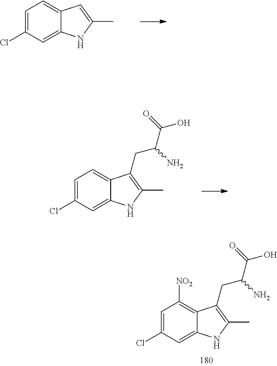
C1=C(Cl)C=C2C(=C1)C=C(C)N2.C1=C(Cl)C=C2C(=C1)C(CC(C(=O)O)N)=C(C)N2.C1=C(Cl)C=C2C(=C1[NO2])C(CC(C(=O)O)N)=C(C)N2
